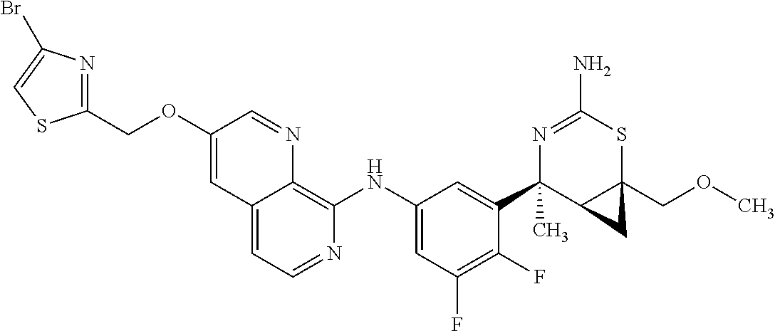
C12=CC=NC(NC3=CC(F)=C(F)C(C4(C)C5C(COC)(SC(N)=N4)C5)=C3)=C1N=CC(OCC1=NC(Br)=CS1)=C2
